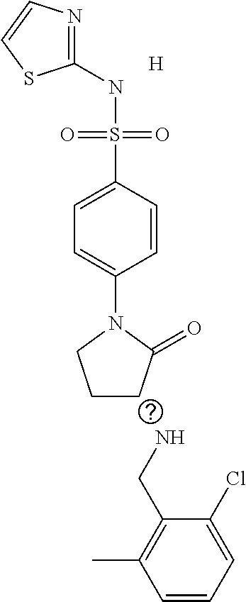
[H].N1(C2=CC=C(S(NC3=NC=CS3)(=O)=O)C=C2)CCCC1=O.NCC1=C(C)C=CC=C1Cl
